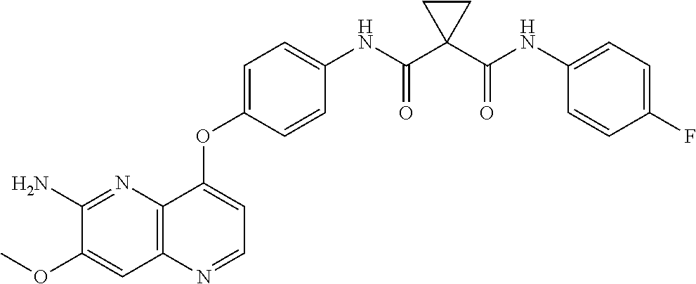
C1(N)=NC2=C(C=C1OC)N=CC=C2OC1=CC=C(NC(C2(C(NC3=CC=C(F)C=C3)=O)CC2)=O)C=C1
